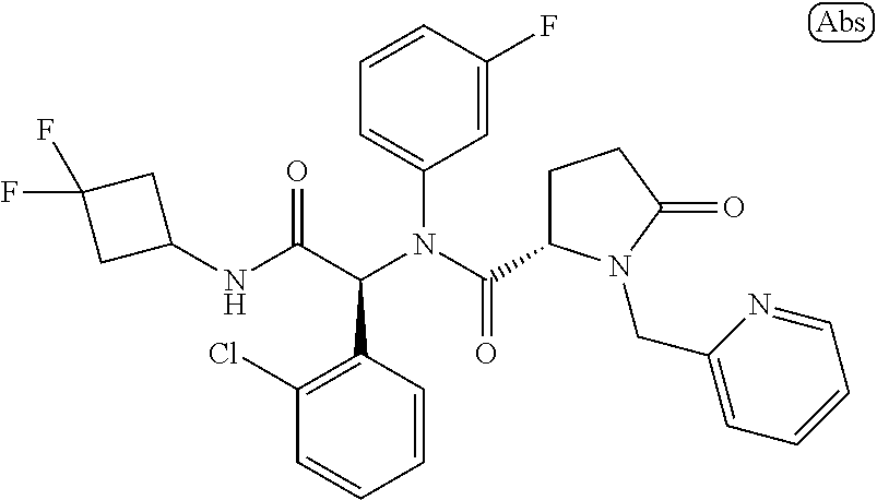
C1=CC(F)=CC(N(C(=O)C2CCC(=O)N2CC2=CC=CC=N2)C(C(NC2CC(F)(F)C2)=O)C2=C(Cl)C=CC=C2)=C1
